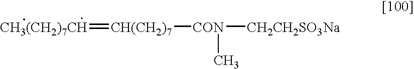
[CH3(CH2)7CH]=[CH(CH2)7][CON]([CH2CH2SO3Na])C
